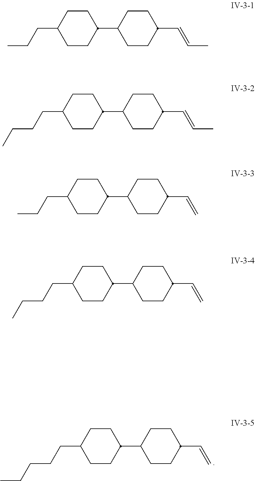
C1CC(CCC)CCC1C1CCC(C=CC)CC1.C1CC(CCCC)CCC1C1CCC(C=CC)CC1.C1CC(CCC)CCC1C1CCC(C=C)CC1.C1CC(CCCC)CCC1C1CCC(C=C)CC1.C1CC(CCCCC)CCC1C1CCC(C=C)CC1
